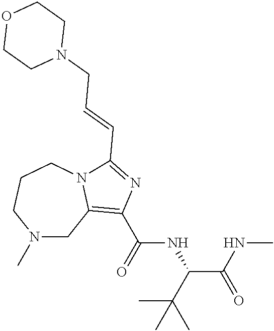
N1(C)CC2=C(C(=O)NC(C(C)(C)C)C(NC)=O)N=C(C=CCN3CCOCC3)N2CCC1
